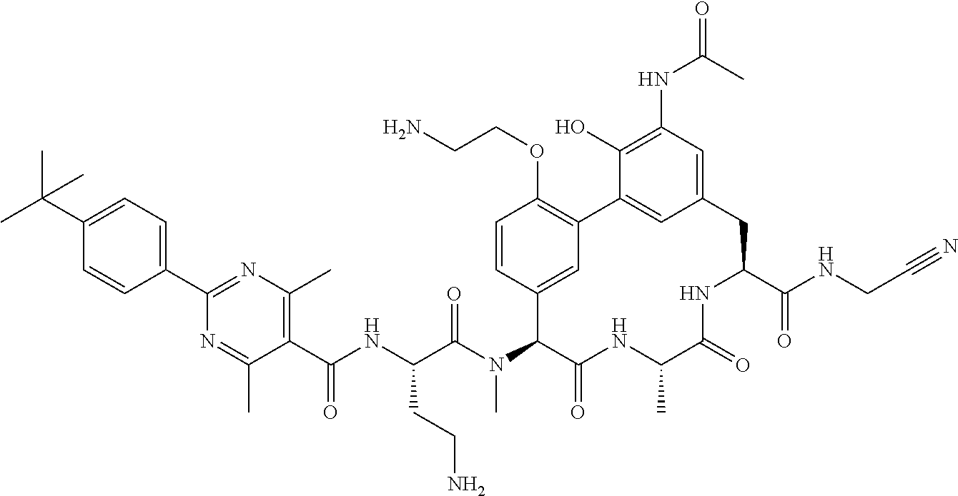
C1(C(NC(C(N(C2C(=O)NC(C)C(=O)NC(C(NCC#N)=O)CC3=CC(NC(=O)C)=C(O)C(=C3)C3=C(OCCN)C=CC2=C3)C)=O)CCN)=O)=C(C)N=C(C2=CC=C(C(C)(C)C)C=C2)N=C1C
